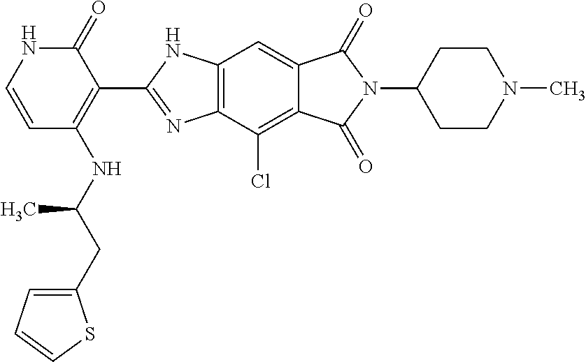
C1=CC(NC(CC2=CC=CS2)C)=C(C2=NC3=C(N2)C=C2C(=C3Cl)C(=O)N(C3CCN(C)CC3)C2=O)C(=O)N1
